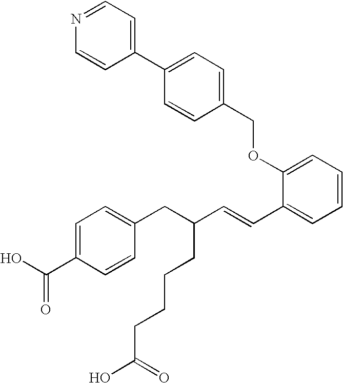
N1=CC=C(C2=CC=C(COC3=CC=CC=C3C=CC(CC3=CC=C(C(O)=O)C=C3)CCCCC(O)=O)C=C2)C=C1
